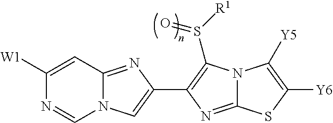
C1([W1])=CC2=NC(C3=C(S([R1])=O)N4C(=N3)SC([Y6])=C4[Y5])=CN2C=N1
